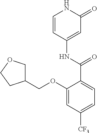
C1=CC(NC(C2=CC=C([CF3])C=C2OCC2COCC2)=O)=CC(=O)N1
